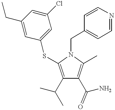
C1(C(C)C)=C(SC2=CC(Cl)=CC(CC)=C2)N(CC2=CC=NC=C2)C(C)=C1C(N)=O
